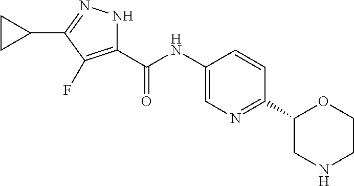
O=C(NC1=CN=C(C2CNCCO2)C=C1)C1=C(F)C(C2CC2)=NN1
